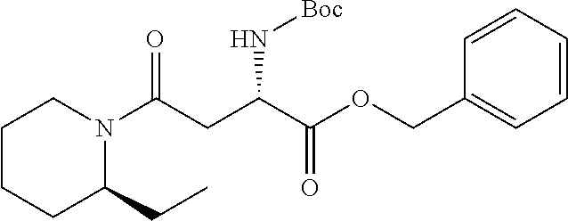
C1CCC(CC)N(C(CC(C(OCC2=CC=CC=C2)=O)N[Boc])=O)C1
